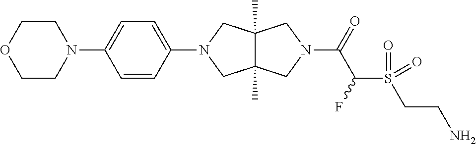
C12(C)C(C)(CN(C3=CC=C(N4CCOCC4)C=C3)C1)CN(C(=O)C(S(CCN)(=O)=O)F)C2
